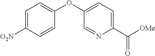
C1=C([O2N])C=CC(OC2=CC=C(C([OMe])=O)N=C2)=C1
